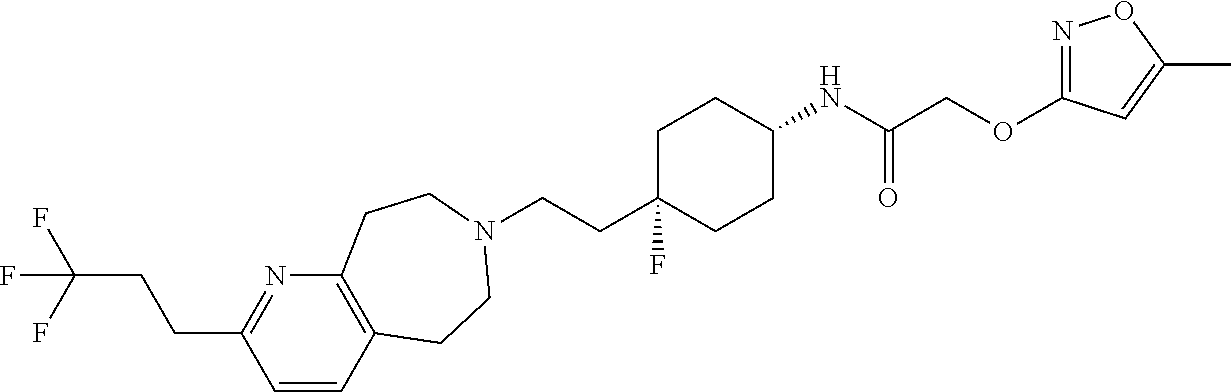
C1=CC2=C(N=C1CCC(F)(F)F)CCN(CCC1(F)CCC(NC(COC3=NOC(C)=C3)=O)CC1)CC2
